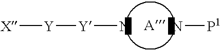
[A].N[P1].N[Y][Y][X]
